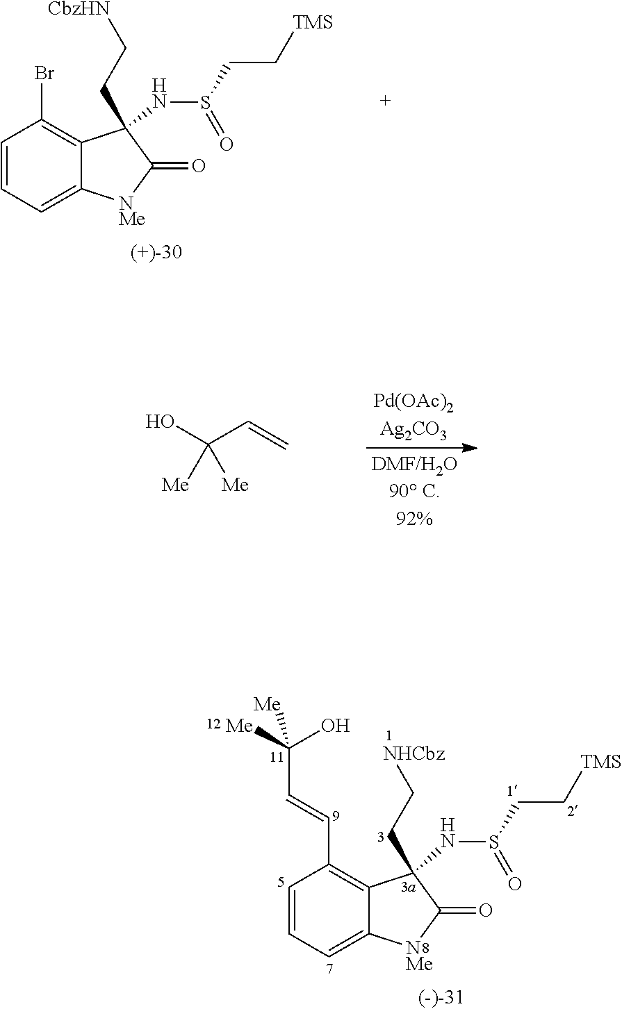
C1=CC=C2C(=C1Br)C(NS(CC[TMS])=O)(CC[CbzHN])C(=O)[NMe]2.OC(C=C)([Me])[Me].C1=CC=C2C(=C1C=CC([Me])(O)[Me])C(NS(CC[TMS])=O)(CC[NHCbz])C(=O)[NMe]2
